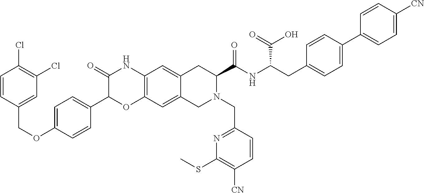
C1=CC(COC2=CC=C(C3OC4=C(NC3=O)C=C3C(=C4)CN(CC4=NC(SC)=C([CN])C=C4)C(C(NC(CC4=CC=C(C5=CC=C([CN])C=C5)C=C4)C(=O)O)=O)C3)C=C2)=CC(Cl)=C1Cl
